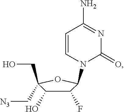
C1(F)C(O)C(CO)(C[N3])OC1N1C(=O)N=C(N)C=C1
